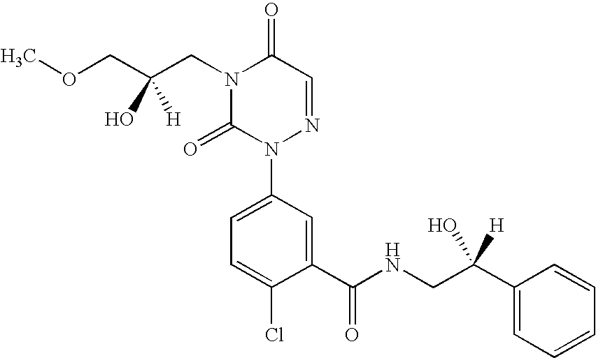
N1(CC(O)([H])COC)C(=O)N(C2=CC=C(Cl)C(C(=O)NCC(C3=CC=CC=C3)([H])O)=C2)N=CC1=O
